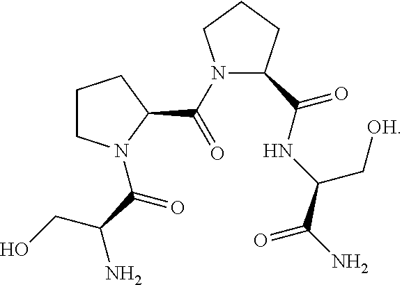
C1CN(C(C(CO)N)=O)C(C(=O)N2CCCC2C(=O)NC(C(N)=O)C[OH])C1
